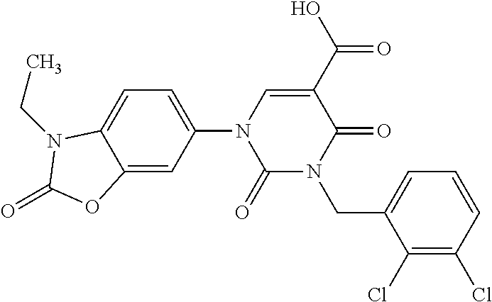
C1(=O)N(CC2=CC=CC(Cl)=C2Cl)C(=O)C(C(O)=O)=CN1C1=CC=C2C(=C1)OC(=O)N2CC
